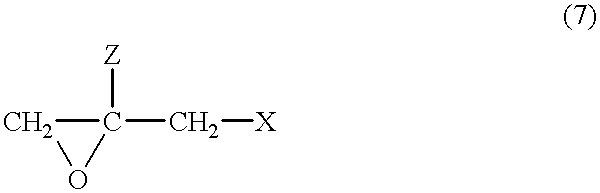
C1([Z])(C[X])CO1
